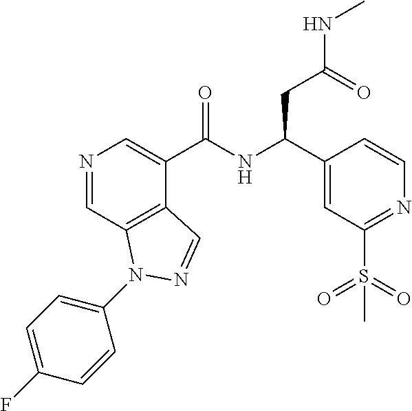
N1=CC2=C(C(C(NC(C3=CC(S(=O)(=O)C)=NC=C3)CC(=O)NC)=O)=C1)C=NN2C1=CC=C(F)C=C1
